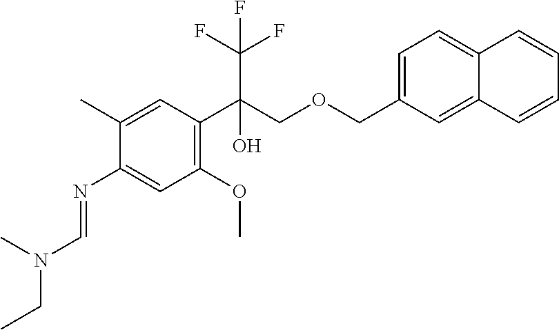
C1(N=CN(CC)C)=CC(OC)=C(C(COCC2=CC=C3C(=C2)C=CC=C3)(O)C(F)(F)F)C=C1C
